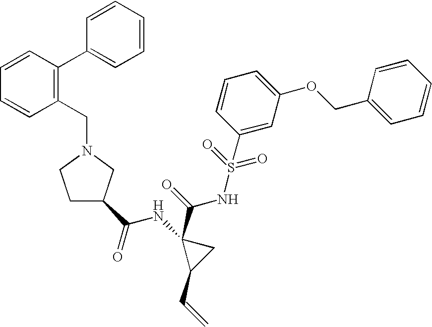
C1(CN2CCC(C(=O)NC3(C(=O)NS(=O)(=O)C4=CC(OCC5=CC=CC=C5)=CC=C4)C(C=C)C3)C2)=C(C2=CC=CC=C2)C=CC=C1
